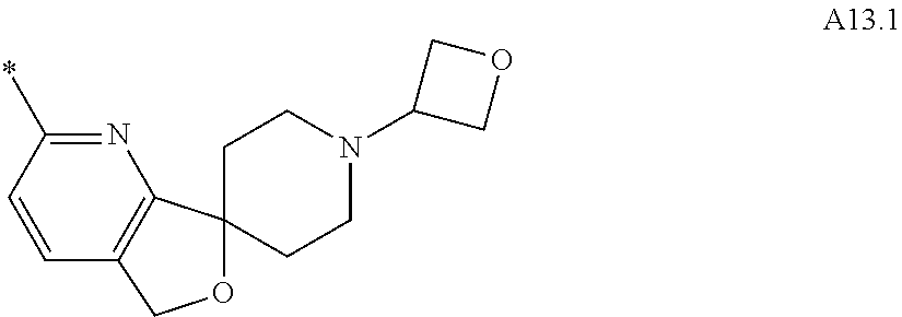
N1=C(*)C=CC2=C1C1(CCN(C3COC3)CC1)OC2
